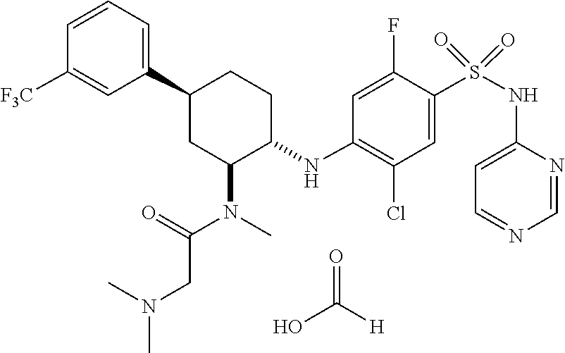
C1=NC(NS(=O)(=O)C2=CC(Cl)=C(NC3CCC(C4=CC=CC([F3C])=C4)CC3N(C(CN(C)C)=O)C)C=C2F)=CC=N1.O=C([H])O
